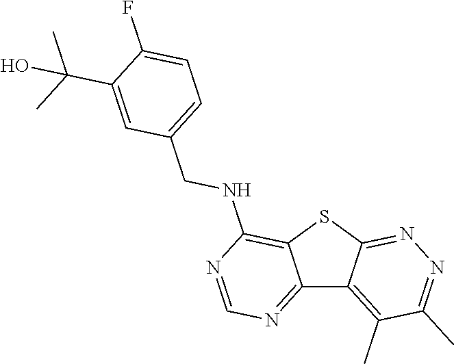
C12=NC=NC(NCC3=CC=C(F)C(C(C)(C)O)=C3)=C1SC1=NN=C(C)C(C)=C21
